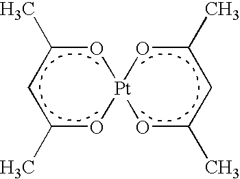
C1(C)O[Pt]2(OC(C)C1)OC(C)CC(C)O2
